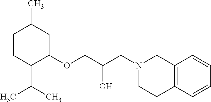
C1CC(C(C)C)C(OCC(CN2CCC3=C(C2)C=CC=C3)O)CC1C
